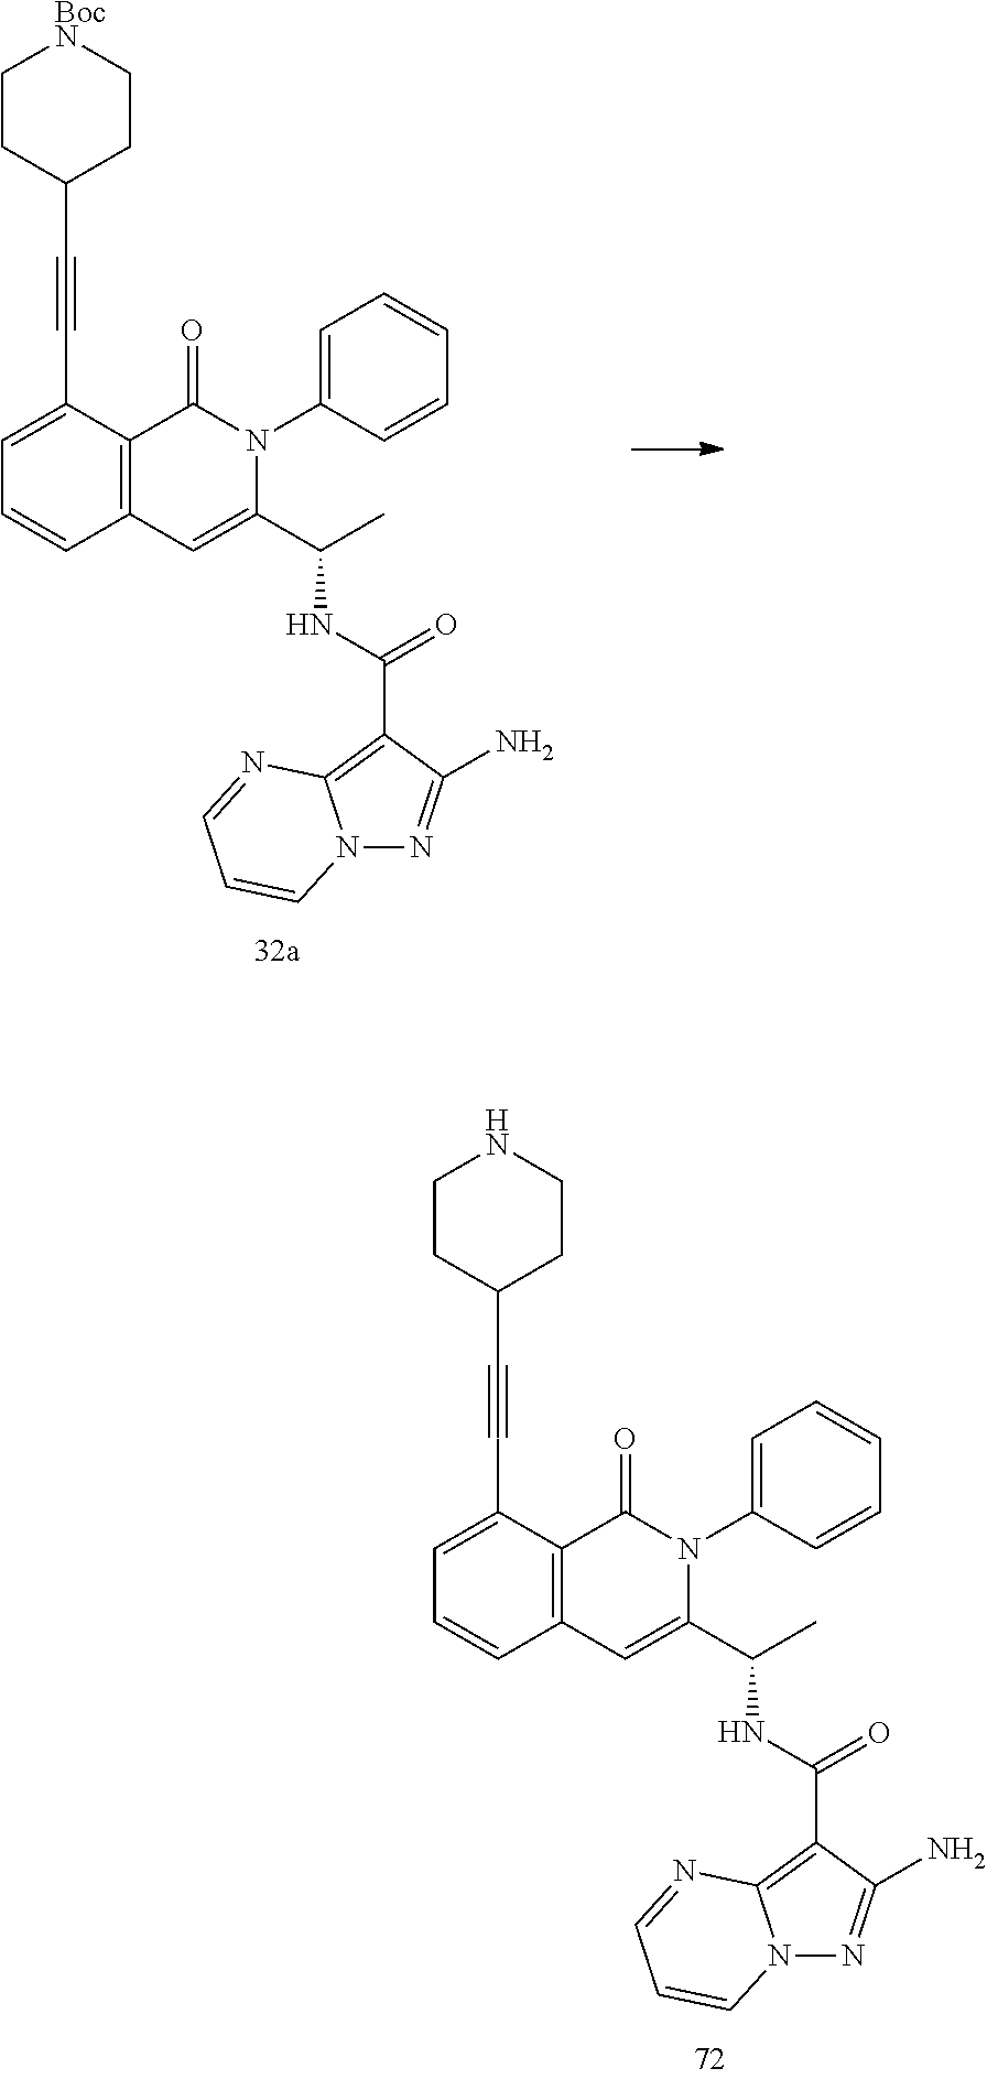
C1=C(C#CC2CCNCC2)C2=C(C=C1)C=C(C(C)NC(C1=C3N(N=C1N)C=CC=N3)=O)N(C1=CC=CC=C1)C2=O.C1=C(C#CC2CC[BocN]CC2)C2=C(C=C1)C=C(C(C)NC(C1=C3N(N=C1N)C=CC=N3)=O)N(C1=CC=CC=C1)C2=O
